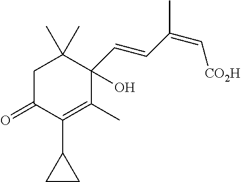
C1C(=O)C(C2CC2)=C(C)C(C=CC(=C[CO2H])C)(O)C1(C)C
